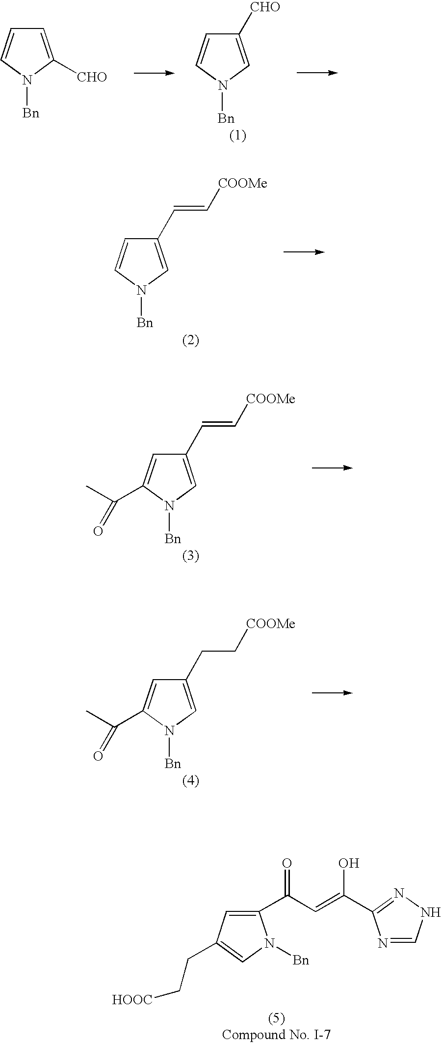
C1([CHO])=CN([Bn])C=C1.C1=C([CHO])N([Bn])C=C1.C1(C=C[COOMe])=CN([Bn])C=C1.C1(C=C[COOMe])=CN([Bn])C(C(C)=O)=C1.C1(CC[COOMe])=CN([Bn])C(C(C)=O)=C1.C1(C(C=C(O)C2=NNC=N2)=O)=CC(CC[HOOC])=CN1[Bn]
